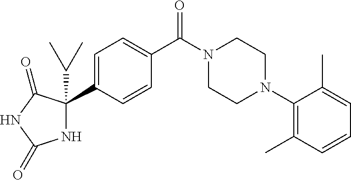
C1=C(C2(C(C)C)NC(=O)NC2=O)C=CC(C(N2CCN(C3=C(C)C=CC=C3C)CC2)=O)=C1
